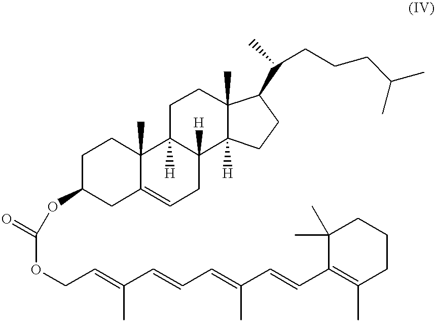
O(CC=C(C=CC=C(C=CC1=C(C)CCCC1(C)C)C)C)C(OC1CC2=CCC3([H])C([H])(C2(C)CC1)CCC1(C)C3([H])CCC1C(CCCC(C)C)C)=O
